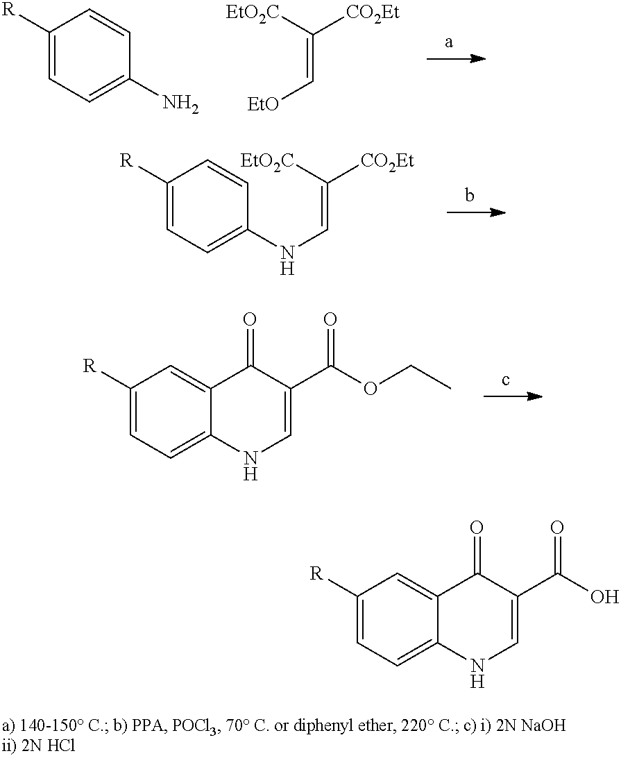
C1([R])=CC=C(N)C=C1.C(=C[EtO])([EtO2C])[CO2Et].C1([R])=CC=C(NC=C([CO2Et])[EtO2C])C=C1.C1([R])=CC=C2C(=C1)C(=O)C(C(OCC)=O)=CN2.C1([R])=CC=C2C(=C1)C(=O)C(C(O)=O)=CN2
